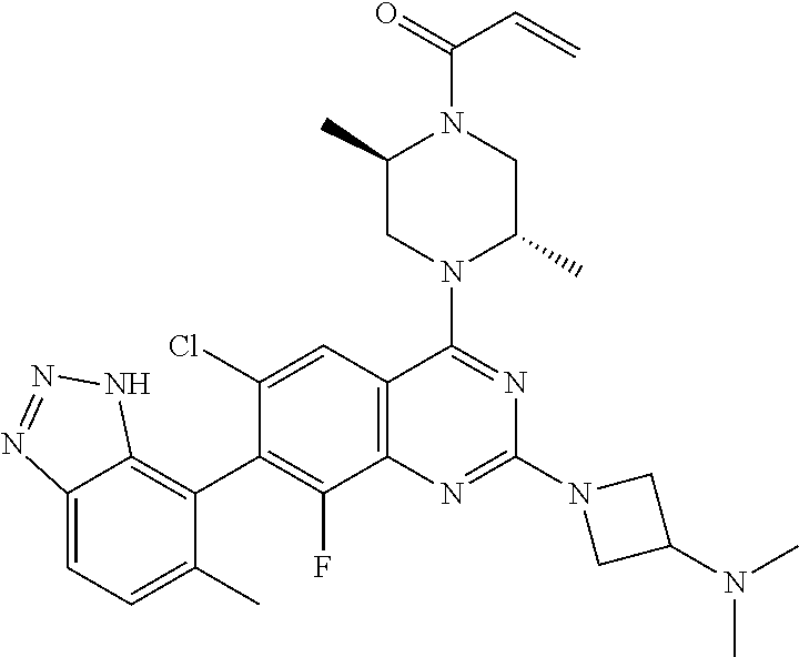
C12=C(C=C(Cl)C(C3=C4C(=CC=C3C)N=NN4)=C1F)C(N1C(C)CN(C(C=C)=O)C(C)C1)=NC(N1CC(N(C)C)C1)=N2
